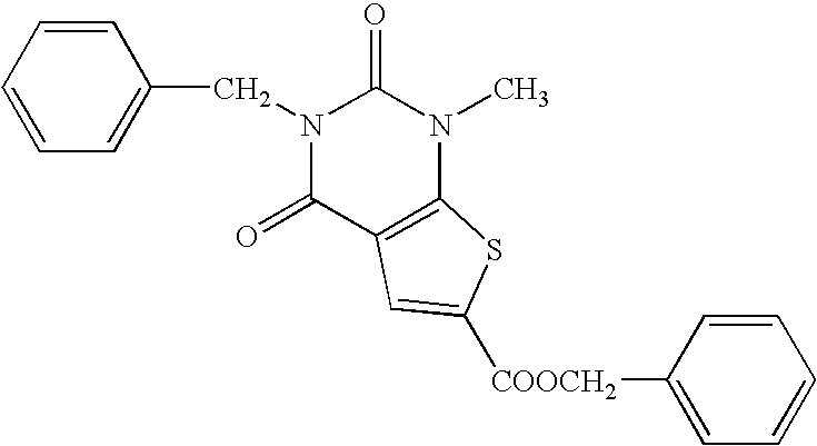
C1=CC=C(CN2C(=O)C3=C(N(C)C2=O)SC([COOCH2]C2=CC=CC=C2)=C3)C=C1
